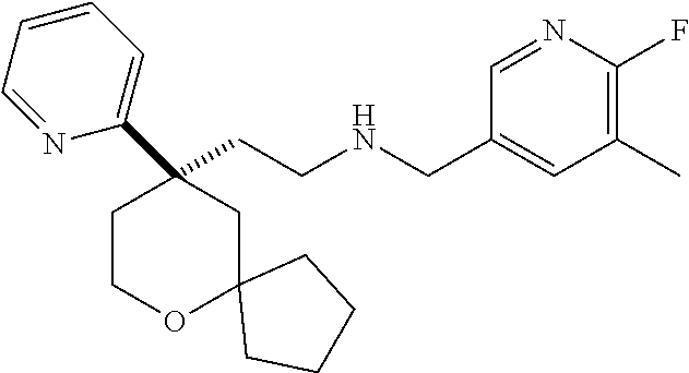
C(CNCC1=CC(C)=C(F)N=C1)C1(C2=CC=CC=N2)CCOC2(C1)CCCC2
